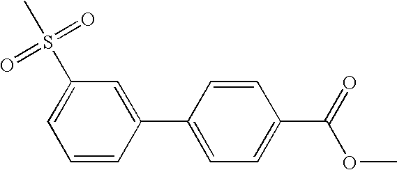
C1=CC(C2=CC=C(C(=O)OC)C=C2)=CC(S(C)(=O)=O)=C1
